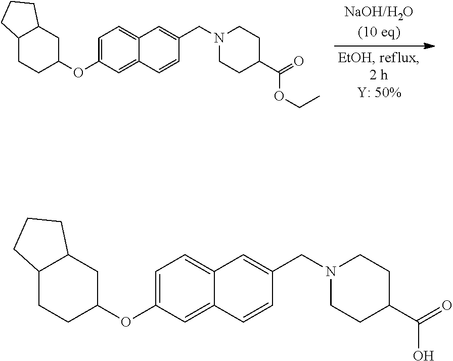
C1=C(OC2CC3C(CC2)CCC3)C=C2C(=C1)C=C(CN1CCC(C(=O)OCC)CC1)C=C2.C1=C(OC2CC3C(CC2)CCC3)C=C2C(=C1)C=C(CN1CCC(C(=O)O)CC1)C=C2
